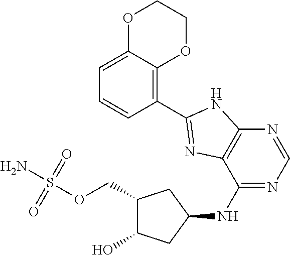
NS(OCC1C(O)CC(NC2=NC=NC3=C2N=C(C2=C4C(=CC=C2)OCCO4)N3)C1)(=O)=O
